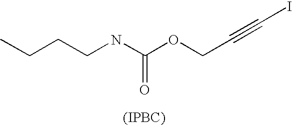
CCCCNC(OCC#CI)=O.[(IPBC)]
